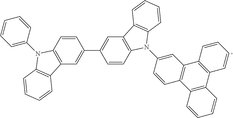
C1=CC=C(N2C3=C(C=C(C4=CC5=C(C=C4)N(C4=CC6=C(C=C4)C4=C(C7=C6C=CC=C7)C=CC=C4)C4=C5C=CC=C4)C=C3)C3=C2C=CC=C3)C=C1
